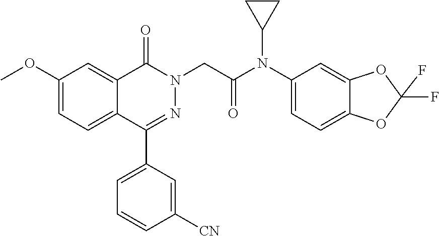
C1(OC)=CC=C2C(=C1)C(=O)N(CC(=O)N(C1=CC=C3C(=C1)OC(F)(F)O3)C1CC1)N=C2C1=CC=CC([CN])=C1
